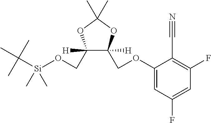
C1([H])(CO[Si](C(C)(C)C)(C)C)C([H])(COC2=CC(F)=CC(F)=C2C#N)OC(C)(C)O1
